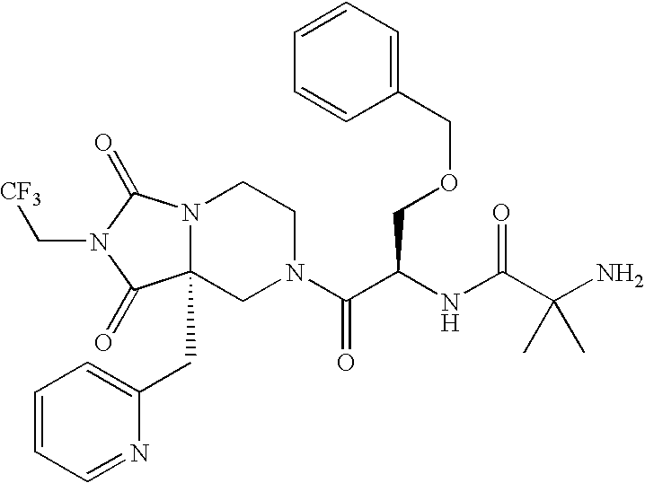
C12(CC3=CC=CC=N3)N(C(=O)N(C[CF3])C1=O)CCN(C(C(NC(C(N)(C)C)=O)COCC1=CC=CC=C1)=O)C2
